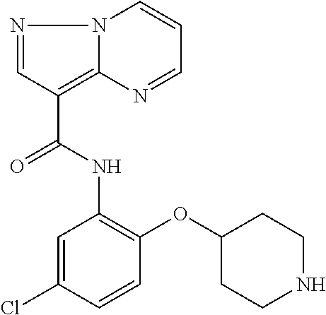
N1=CC(C(=O)NC2=C(OC3CCNCC3)C=CC(Cl)=C2)=C2N1C=CC=N2
